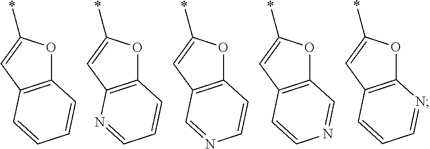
C12=C(C=C(*)O1)C=CC=C2.C12=C(C=C(*)O1)N=CC=C2.C12=C(C=C(*)O1)C=NC=C2.C12=C(C=C(*)O1)C=CN=C2.C12=C(C=C(*)O1)C=CC=N2
